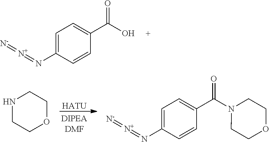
C1=C(N=[N+]=[N-])C=CC(C(O)=O)=C1.[HATU].N1CCOCC1.C1=C(N=[N+]=[N-])C=CC(C(N2CCOCC2)=O)=C1
